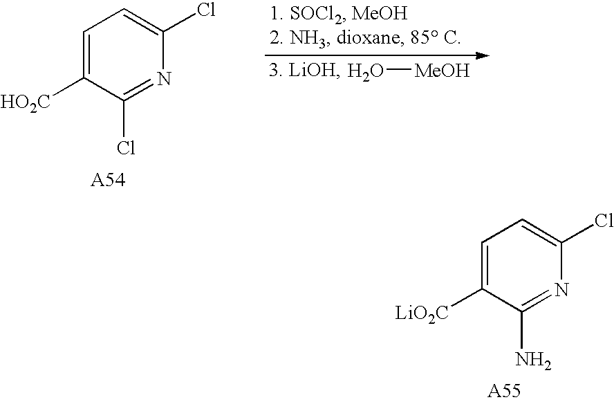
C1=C([LiO2C])C(N)=NC(Cl)=C1.C1=C([HO2C])C(Cl)=NC(Cl)=C1.O[MeOH]
